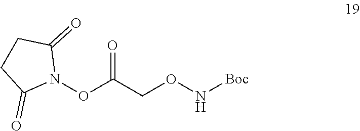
N1(OC(CON[Boc])=O)C(=O)CCC1=O
